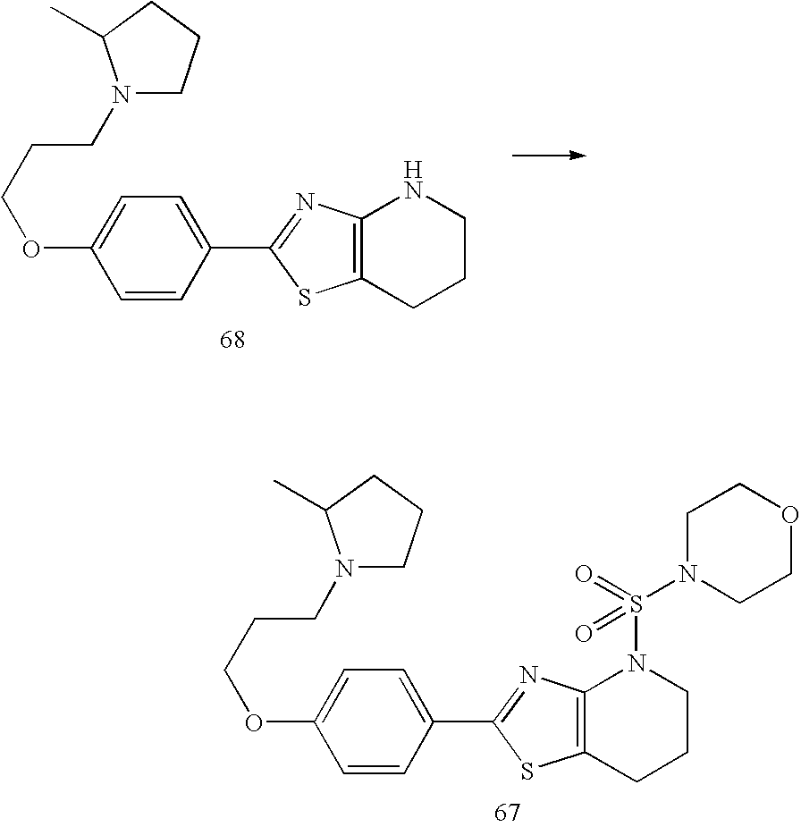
N1(CCCOC2=CC=C(C3=NC4=C(S3)CCCN4)C=C2)CCCC1C.N1(CCCOC2=CC=C(C3=NC4=C(S3)CCCN4S(=O)(N3CCOCC3)=O)C=C2)CCCC1C
